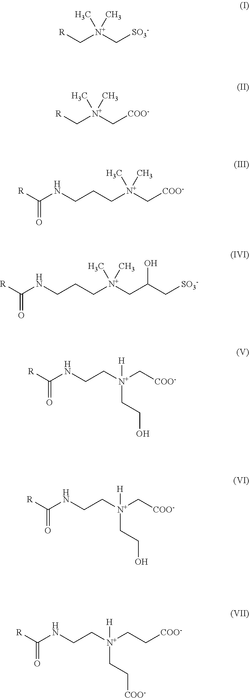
[R]C[N+](C[SO3-])(C)C.[R]C[N+](C[COO-])(C)C.C(C[N+](C[COO-])(C)C)CNC(=O)[R].C(C[N+](CC(O)C[SO3-])(C)C)CNC(=O)[R].C([N+](C[COO-])([H])CCO)CNC(=O)[R].C([N+](C[COO-])([H])CCO)CNC(=O)[R].C([N+](CC[COO-])([H])CC[COO-])CNC(=O)[R]
